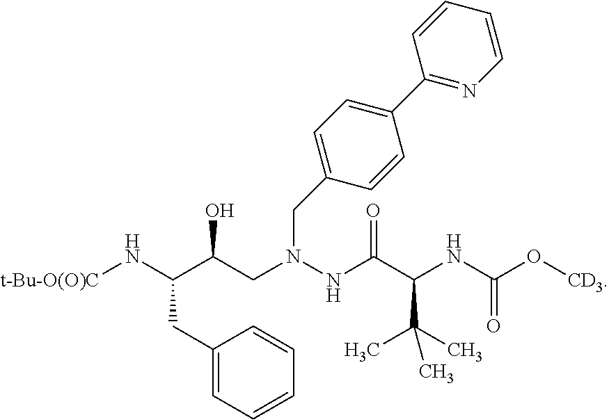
C(N(NC(=O)C(C(C)(C)C)NC(=O)O[CD3])CC(C(N[t-Bu-O(O)C])CC1=CC=CC=C1)O)C1=CC=C(C2=NC=CC=C2)C=C1
